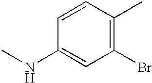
C1=CC(NC)=CC(Br)=C1C
